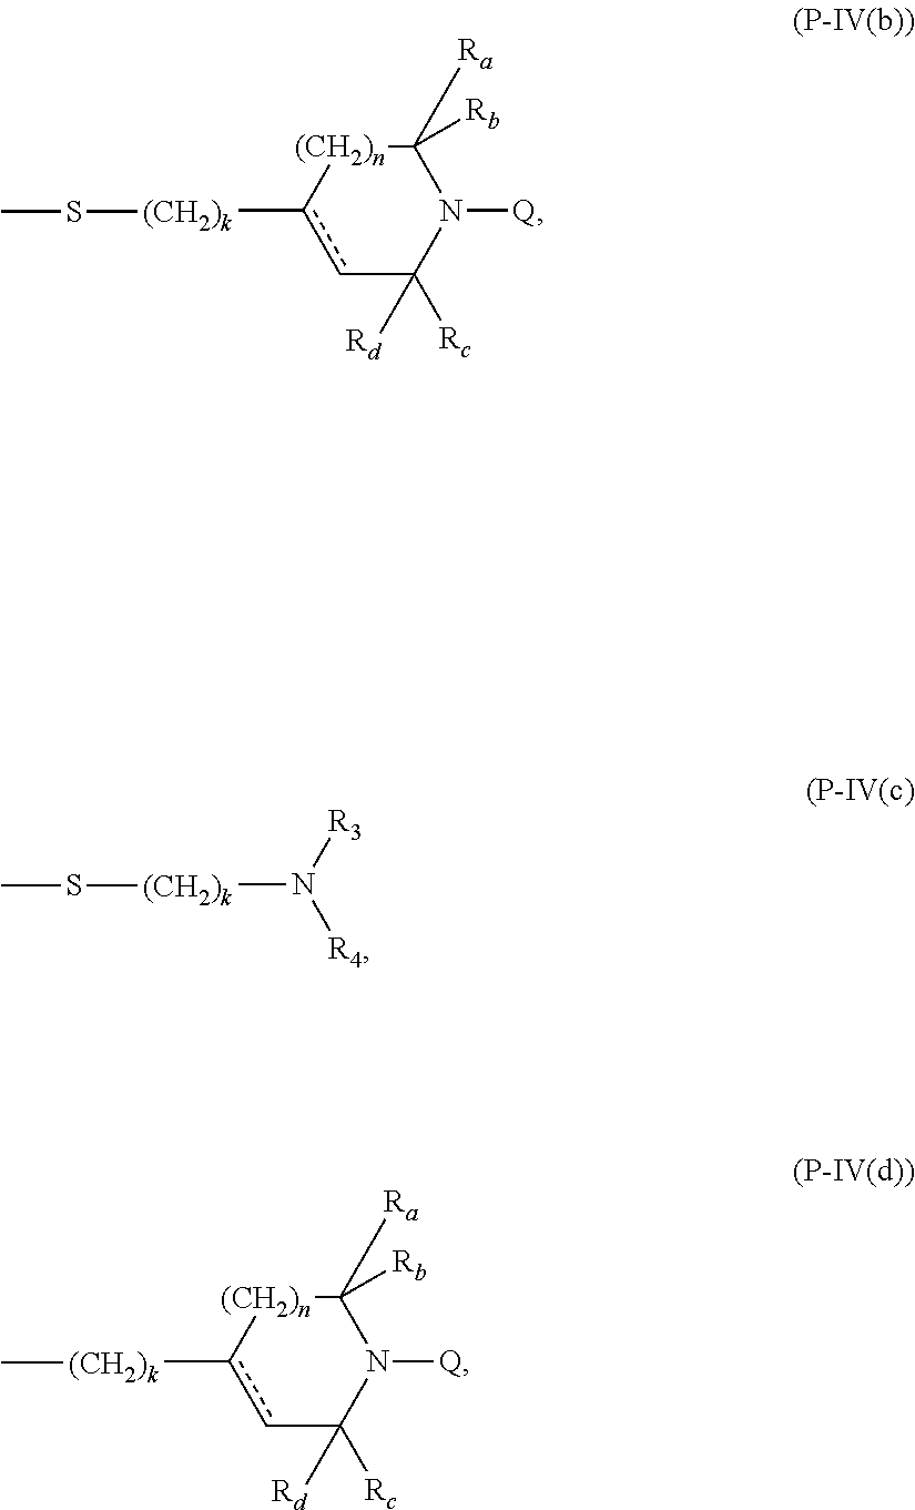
c1c([(CH2)k]SC)[(CH2)n]C([Ra])([Rb])N([Q])C1([Rc])[Rd].[R4]N([R3])[(CH2)k]SC.c1c([(CH2)k]C)[(CH2)n]C([Ra])([Rb])N([Q])C1([Rc])[Rd]
